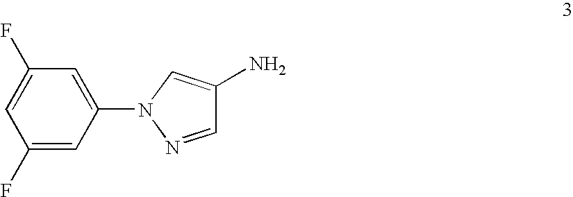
C1(F)=CC(N2N=CC(N)=C2)=CC(F)=C1
